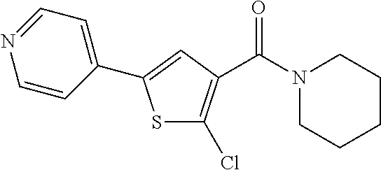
C1(C2=CC(C(N3CCCCC3)=O)=C(Cl)S2)=CC=NC=C1
